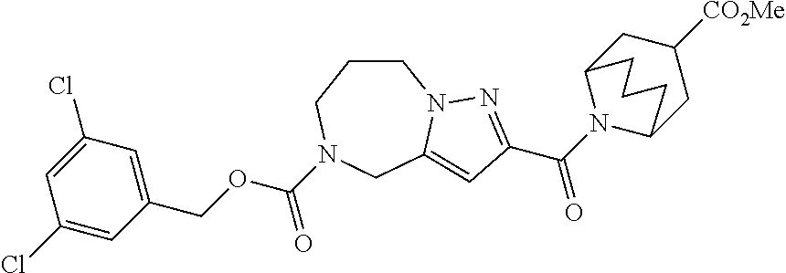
C1CCN(C(=O)OCC2=CC(Cl)=CC(Cl)=C2)CC2=CC(C(=O)N3C4CC([CO2Me])CC3CCC4)=NN12
